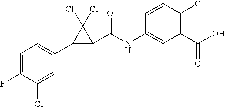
C1(F)=CC=C(C2C(C(NC3=CC(C(O)=O)=C(Cl)C=C3)=O)C2(Cl)Cl)C=C1Cl
